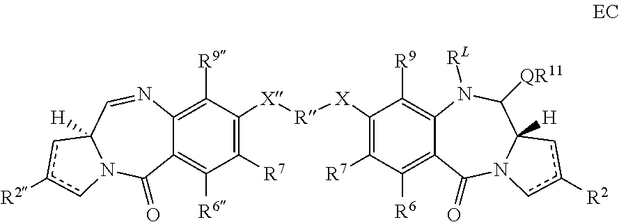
C1([R9])=C2C(=C([R6])C([R7])=C1[X][R][X]C1=C([R7])C([R6])=C3C(=C1[R9])N([RL])C([QR11])C1([H])N(C3=O)cc([R2])c1)C(=O)N1C([H])(C=N2)cc([R2])c1
